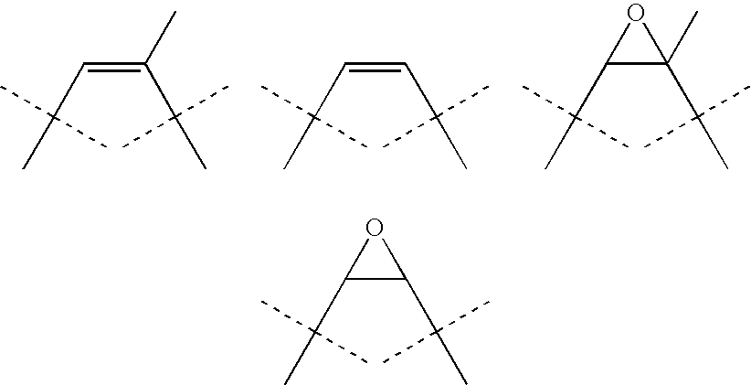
C(=C(C)C(C)(C)C)C(C)(C)C.C(=CC(C)(C)C)C(C)(C)C.C1(C(C)(C)C)C(C(C)(C)C)(C)O1.C1(C(C)(C)C)C(C(C)(C)C)O1
